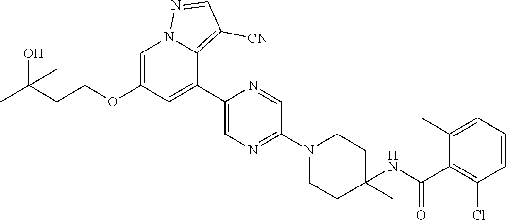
C1(C2=CC(OCCC(C)(O)C)=CN3C2=C([CN])C=N3)=CN=C(N2CCC(NC(C3=C(Cl)C=CC=C3C)=O)(C)CC2)C=N1
